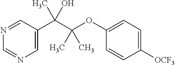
C1=C(C(C(OC2=CC=C([OCF3])C=C2)(C)C)(C)O)C=NC=N1
